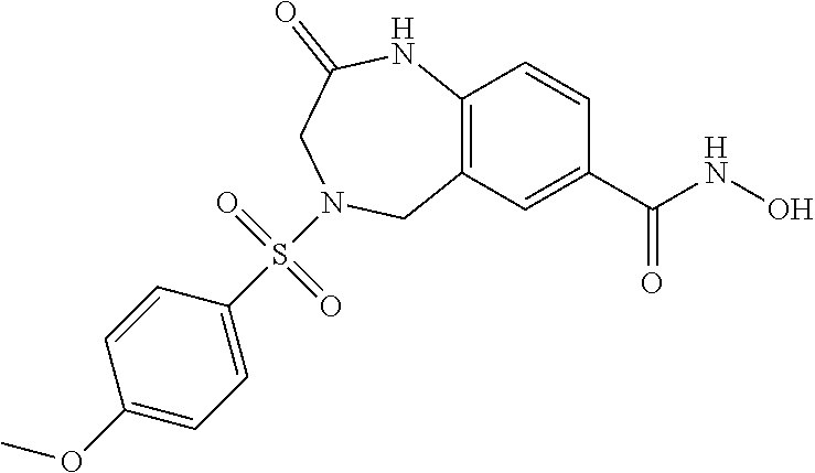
C12=C(C=C(C(NO)=O)C=C1)CN(S(=O)(=O)C1=CC=C(OC)C=C1)CC(=O)N2
